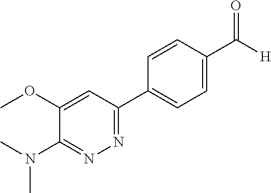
COC1=CC(C2=CC=C(C([H])=O)C=C2)=NN=C1N(C)C
